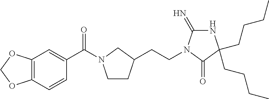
C1CC(CCN2C(=N)NC(CCCC)(CCCC)C2=O)CN1C(=O)C1=CC2=C(C=C1)OCO2
